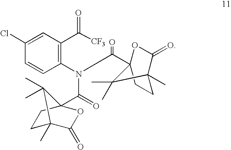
C1(N(C(=O)C23OC(=O)C(C)(CC2)C3(C)C)C(=O)C23OC(=O)C(C)(CC2)C3(C)C)=C(C(=O)[CF3])C=C(Cl)C=C1
